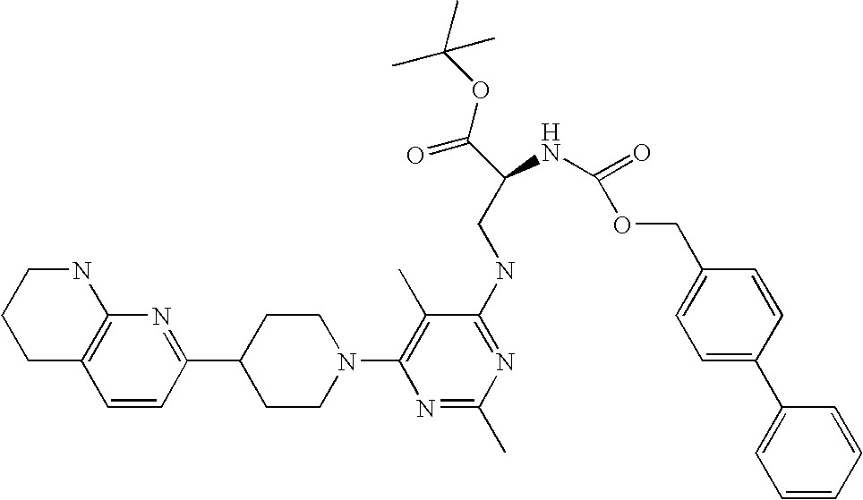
C1=CC(C2CCN(C3=C(C)C(NCC(C(=O)OC(C)(C)C)NC(=O)OCC4=CC=C(C5=CC=CC=C5)C=C4)=NC(C)=N3)CC2)=NC2=C1CCCN2
